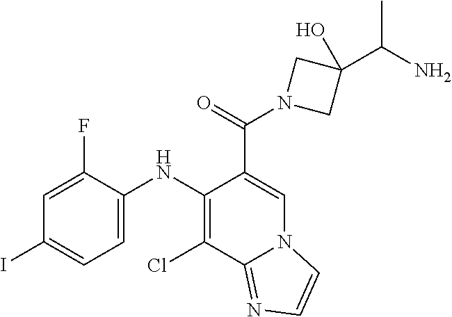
C1=C(F)C(NC2=C(Cl)C3=NC=CN3C=C2C(N2CC(C(C)N)(O)C2)=O)=CC=C1I
